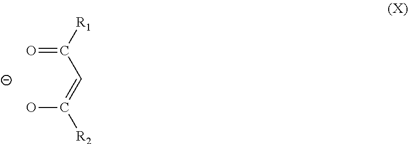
O=C([R1])C=C([R2])O
